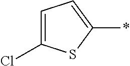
C1(Cl)=CC=C(*)S1
